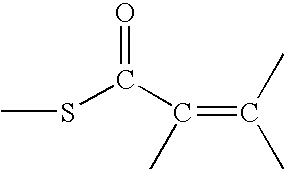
C(=O)(SC)C(=C(C)C)C
